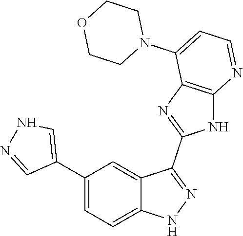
C1(C2=CC=C3C(=C2)C(C2=NC4=C(N2)N=CC=C4N2CCOCC2)=NN3)=CNN=C1
